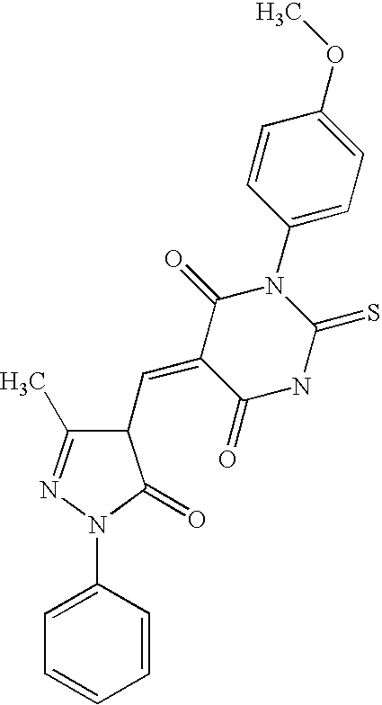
C1(C=C2C(=O)N(C3=CC=C(OC)C=C3)C(=S)NC2=O)C(C)=NN(C2=CC=CC=C2)C1=O
